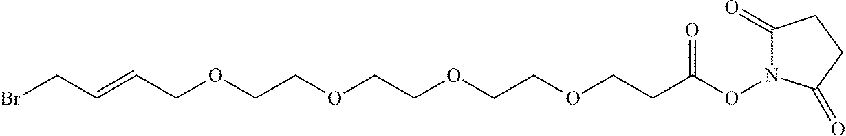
O(CCOCCOCCC(ON1C(=O)CCC1=O)=O)CCOCC=CCBr
